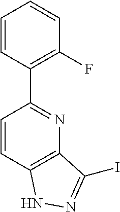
C1=CC(C2=NC3=C(C=C2)NN=C3I)=C(F)C=C1
